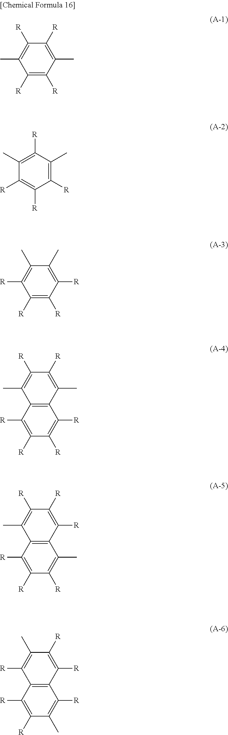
C1([R])=C([R])C(C)=C([R])C([R])=C1C.C1(C)=C([R])C(C)=C([R])C([R])=C1[R].C1([R])=C([R])C([R])=C(C)C(C)=C1[R].C1([R])=C([R])C2=C(C([R])=C1[R])C(C)=C([R])C([R])=C2C.C1([R])=C([R])C2=C(C(C)=C1[R])C([R])=C([R])C([R])=C2C.C1([R])=C([R])C2=C(C([R])=C1C)C([R])=C([R])C(C)=C2[R]
